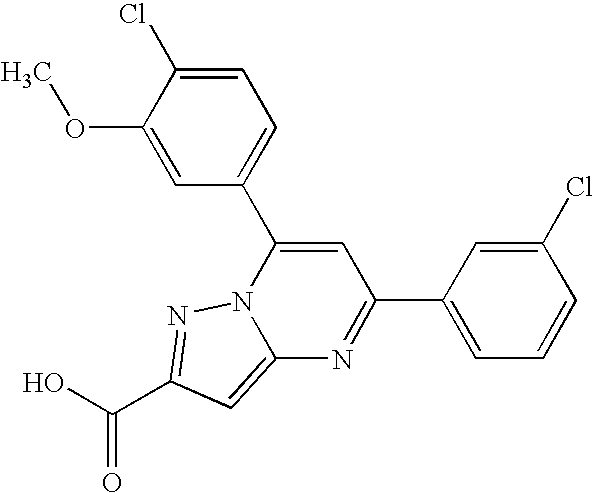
O=C(O)C1=NN2C(=C1)N=C(C1=CC=CC(Cl)=C1)C=C2C1=CC=C(Cl)C(OC)=C1
